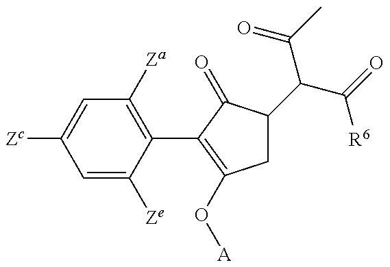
C1=C([Ze])C(C2=C(O[A])CC(C(C([R6])=O)C(C)=O)C2=O)=C([Za])C=C1[Zc]
